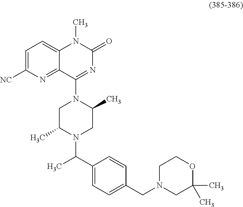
C1=CC(C(C)N2C(C)CN(C3=NC(=O)N(C)C4=CC=C([NC])N=C34)C(C)C2)=CC=C1CN1CC(C)(C)OCC1
